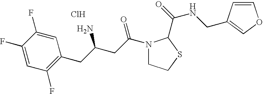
Cl.C1(F)=CC(F)=C(CC(CC(=O)N2CCSC2C(=O)NCC2=COC=C2)N)C=C1F
